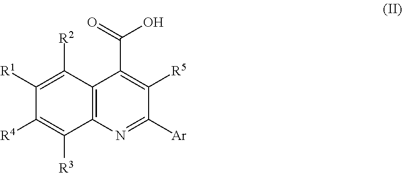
C1([R1])=C([R2])C2=C(C([R3])=C1[R4])N=C([Ar])C([R5])=C2C(=O)O
